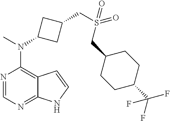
N1=CN=C2C(=C1N(C)C1CC(CS(=O)(CC3CCC(C(F)(F)F)CC3)=O)C1)C=CN2
